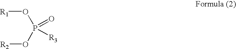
P(O[R2])(O[R1])(=O)[R3]
